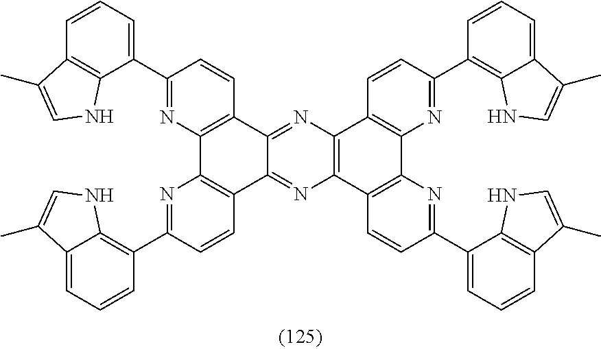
C12=C(C3=NC4=C(N=C3C3=C1N=C(C1=C5C(=CC=C1)C(C)=CN5)C=C3)C1=C(C3=C4C=CC(C4=C5C(=CC=C4)C(C)=CN5)=N3)N=C(C3=CC=CC4=C3NC=C4C)C=C1)C=CC(C1=CC=CC3=C1NC=C3C)=N2
